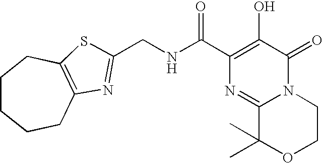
C(NC(C1=C(O)C(=O)N2C(=N1)C(C)(C)OCC2)=O)C1=NC2=C(CCCCC2)S1
